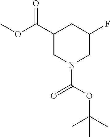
O=C(C1CN(C(OC(C)(C)C)=O)CC(F)C1)OC
